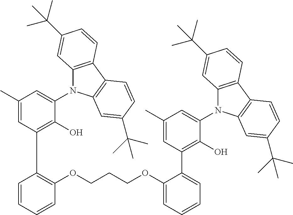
C1=CC=CC(OCCCOC2=CC=CC=C2C2=C(O)C(N3C4=C(C5=C3C=C(C(C)(C)C)C=C5)C=CC(C(C)(C)C)=C4)=CC(C)=C2)=C1C1=C(O)C(N2C3=C(C4=C2C=C(C(C)(C)C)C=C4)C=CC(C(C)(C)C)=C3)=CC(C)=C1
